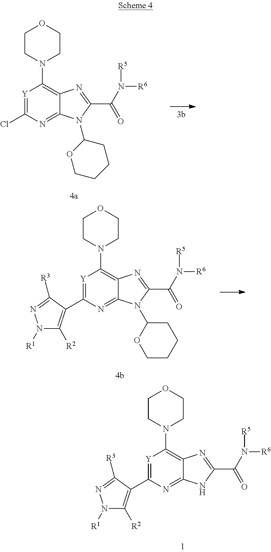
[Y]1=C(C2=C([R2])N([R1])N=C2[R3])N=C2C(=C1N1CCOCC1)N=C(C(N([R6])[R5])=O)N2C1OCCCC1.[Y]1=C(C2=C([R2])N([R1])N=C2[R3])N=C2C(=C1N1CCOCC1)N=C(C(N([R6])[R5])=O)N2.[Y]1=C(Cl)N=C2C(=C1N1CCOCC1)N=C(C(=O)N([R6])[R5])N2C1OCCCC1
